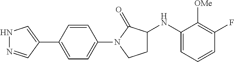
C1=CC(N2C(=O)C(NC3=CC=CC(F)=C3[OMe])CC2)=CC=C1C1=CNN=C1
